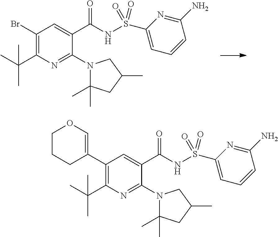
C1(Br)=C(C(C)(C)C)N=C(N2C(C)(C)CC(C)C2)C(C(=O)NS(C2=CC=CC(N)=N2)(=O)=O)=C1.C1(C2=COCCC2)=C(C(C)(C)C)N=C(N2C(C)(C)CC(C)C2)C(C(=O)NS(C2=CC=CC(N)=N2)(=O)=O)=C1
